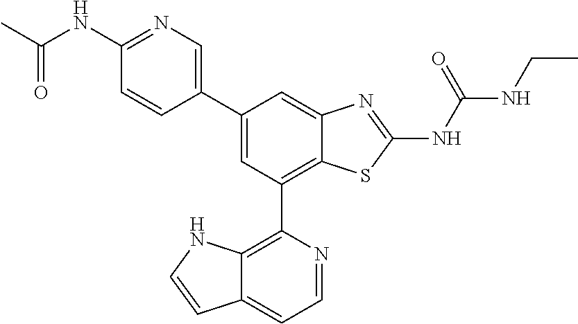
C1(C2=CN=C(NC(C)=O)C=C2)=CC(C2=C3C(=CC=N2)C=CN3)=C2C(=C1)N=C(NC(=O)NCC)S2
